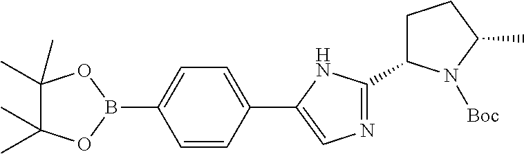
C1=CC(B2OC(C)(C)C(C)(C)O2)=CC=C1C1=CN=C(C2CCC(C)N2[Boc])N1
